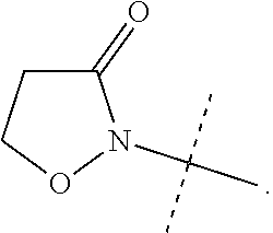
C1(=O)CCON1C(C)(C)C
